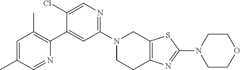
C1=C(C)C=NC(C2=CC(N3CCC4=C(C3)SC(N3CCOCC3)=N4)=NC=C2Cl)=C1C
